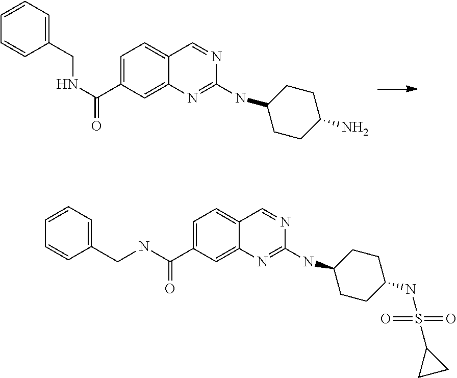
C1(CNC(=O)C2=CC=C3C(=C2)N=C(NC2CCC(N)CC2)N=C3)=CC=CC=C1.C(=O)(C1=CC=C2C(=C1)N=C(NC1CCC(NS(C3CC3)(=O)=O)CC1)N=C2)NCC1=CC=CC=C1
